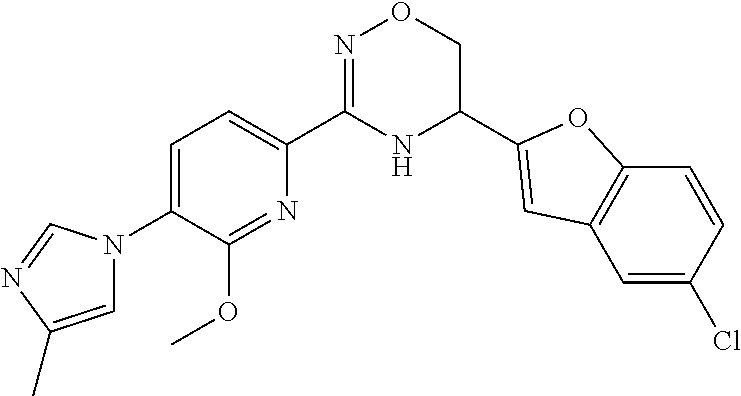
C1=C(N2C=C(C)N=C2)C(OC)=NC(C2=NOCC(C3=CC4=C(C=CC(Cl)=C4)O3)N2)=C1
